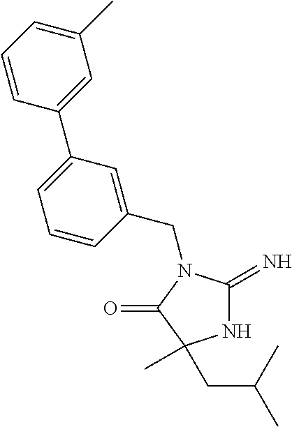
C1(CN2C(=N)NC(C)(CC(C)C)C2=O)=CC(C2=CC(C)=CC=C2)=CC=C1
